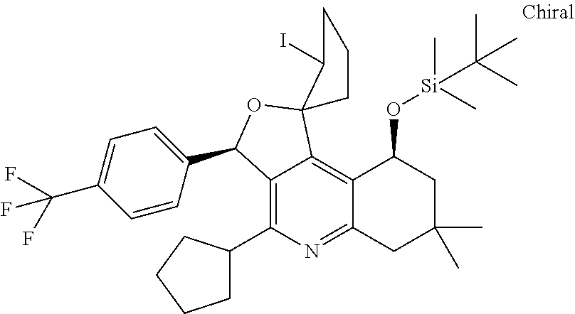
C1(C2CCCC2)=C2C(=C3C(=N1)CC(C)(C)CC3O[Si](C(C)(C)C)(C)C)C1(OC2C2=CC=C(C(F)(F)F)C=C2)CCCC1I
